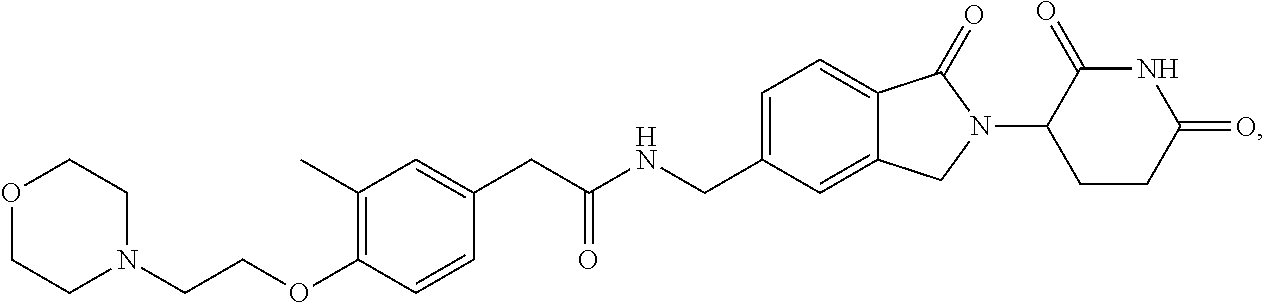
C(NCC1=CC=C2C(=C1)CN(C1CCC(=O)NC1=O)C2=O)(CC1=CC(C)=C(OCCN2CCOCC2)C=C1)=O
